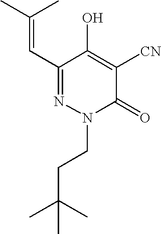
C1(C=C(C)C)=NN(CCC(C)(C)C)C(=O)C([CN])=C1O
